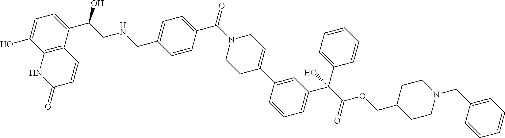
C12=C(C(C(CNCC3=CC=C(C(N4CCC(C5=CC(C(C(=O)OCC6CCN(CC7=CC=CC=C7)CC6)(C6=CC=CC=C6)O)=CC=C5)=CC4)=O)C=C3)O)=CC=C1O)C=CC(=O)N2
